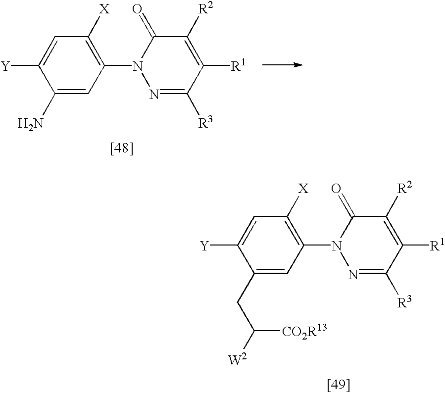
C1(N)=CC(N2N=C([R3])C([R1])=C([R2])C2=O)=C([X])C=C1[Y].C1(CC([W2])[CO2R13])=CC(N2N=C([R3])C([R1])=C([R2])C2=O)=C([X])C=C1[Y]
